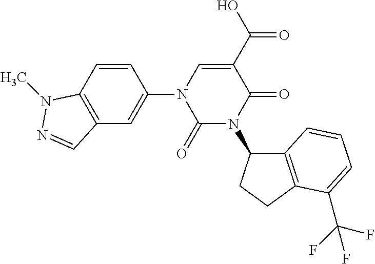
C12=C(C=CC(N3C(=O)N(C4C5=C(CC4)C(C(F)(F)F)=CC=C5)C(=O)C(C(O)=O)=C3)=C1)N(C)N=C2
